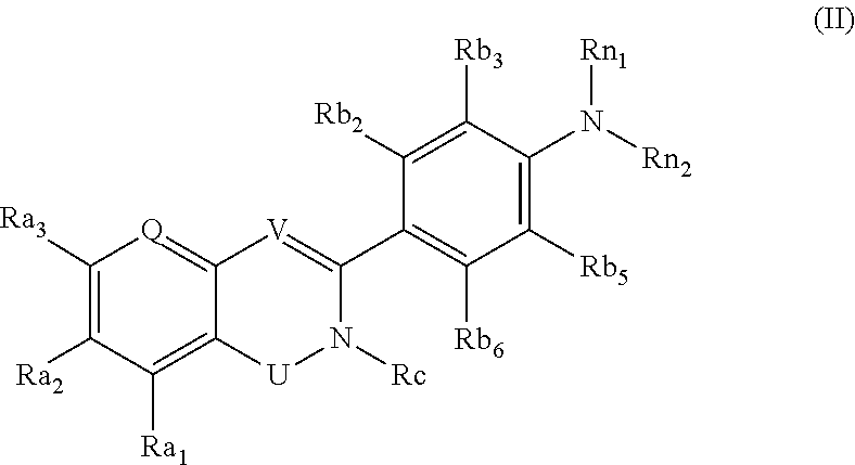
C1([Ra3])=C([Ra2])C([Ra1])=C2C(=[Q]1)[V]=C(C1=C([Rb6])C([Rb5])=C(N([Rn2])[Rn1])C([Rb3])=C1[Rb2])N([Rc])[U]2
